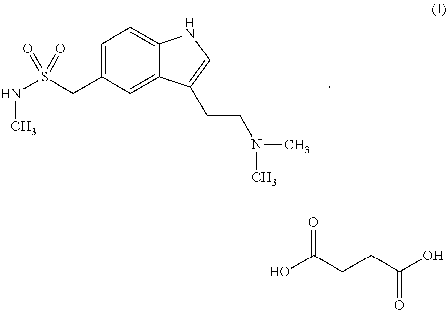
C1=C(CS(NC)(=O)=O)C=C2C(=C1)NC=C2CCN(C)C.OC(CCC(O)=O)=O
